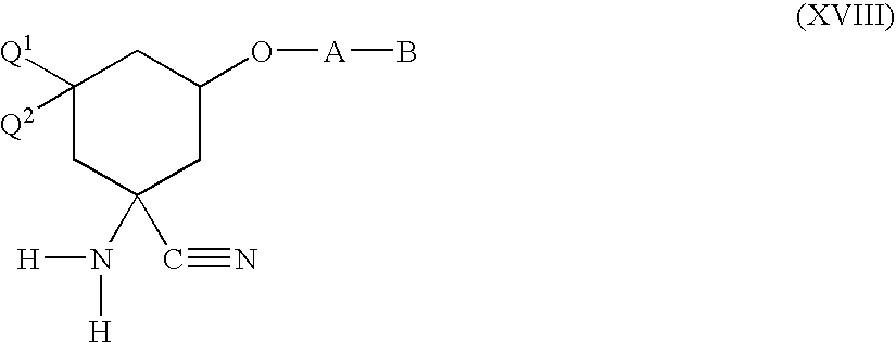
[H]N(C1(C#N)CC([Q1])([Q2])CC(O[A]B)C1)[H]
